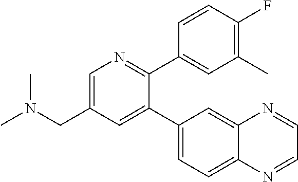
C1=C(CN(C)C)C=C(C2=CC=C3C(=C2)N=CC=N3)C(C2=CC(C)=C(F)C=C2)=N1
